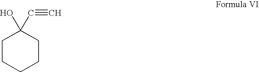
C1CCCCC1(O)C#C
